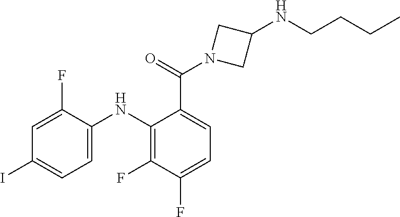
C1=C(F)C(NC2=C(F)C(F)=CC=C2C(=O)N2CC(NCCCC)C2)=CC=C1I
